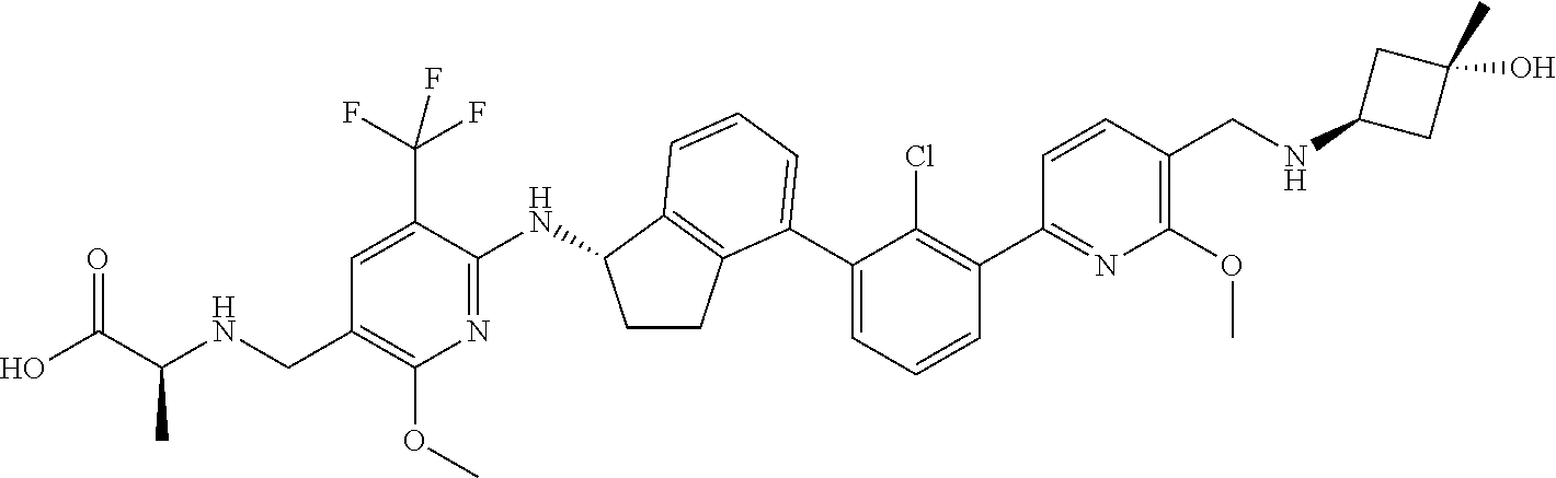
C1=C(C(F)(F)F)C(NC2CCC3=C2C=CC=C3C2=CC=CC(C3=NC(OC)=C(CNC4CC(C)(O)C4)C=C3)=C2Cl)=NC(OC)=C1CNC(C(O)=O)C
